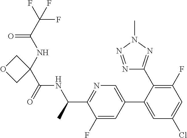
N(C(C1=NC=C(C2=CC(Cl)=CC(F)=C2C2=NN(C)N=N2)C=C1F)C)C(C1(NC(C(F)(F)F)=O)COC1)=O
